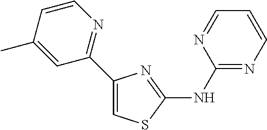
C1(NC2=NC(C3=NC=CC(C)=C3)=CS2)=NC=CC=N1
